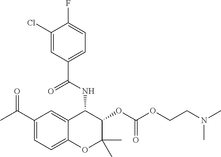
C1(Cl)=CC(C(NC2C3=CC(C(C)=O)=CC=C3OC(C)(C)C2OC(OCCN(C)C)=O)=O)=CC=C1F
